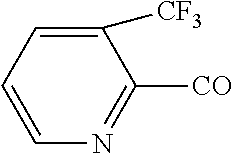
C1=C([CF3])C([CO])=NC=C1
